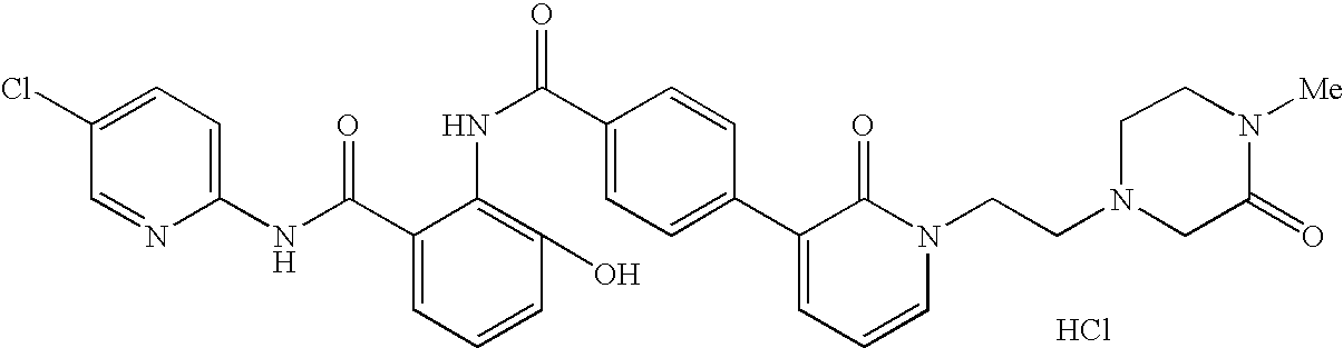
C1(NC(=O)C2=CC=CC(O)=C2NC(=O)C2=CC=C(C3=CC=CN(CCN4CC(=O)N([Me])CC4)C3=O)C=C2)=CC=C(Cl)C=N1.Cl
